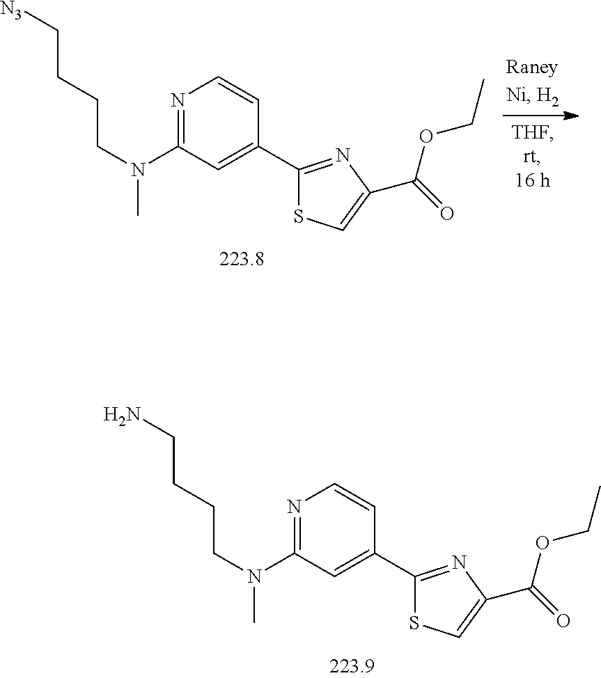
N1=C(N(CCCC[N3])C)C=C(C2=NC(C(=O)OCC)=CS2)C=C1.N1=C(N(CCCCN)C)C=C(C2=NC(C(=O)OCC)=CS2)C=C1
